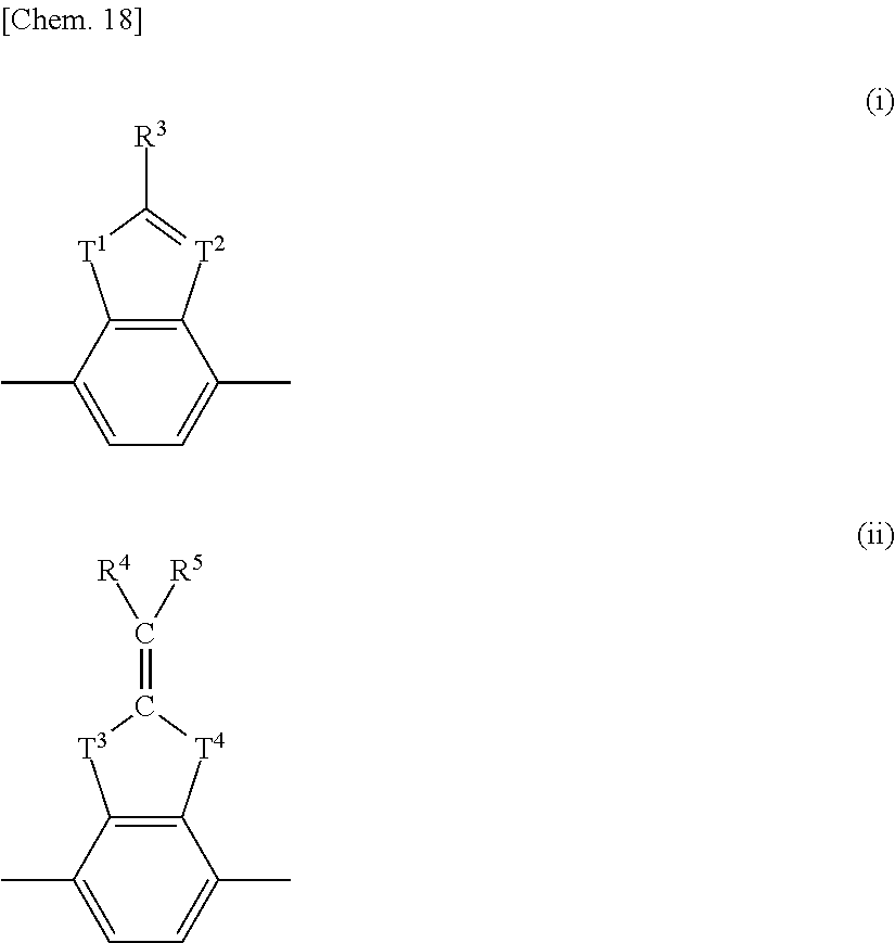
C12=C(C(C)=CC=C1C)[T1]C([R3])=[T2]2.C12=C(C(C)=CC=C1C)[T3]C(=C([R4])[R5])[T4]2
